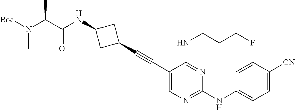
C1(C#CC2=CN=C(NC3=CC=C([CN])C=C3)N=C2NCCCF)CC(NC(C(N([Boc])C)C)=O)C1
